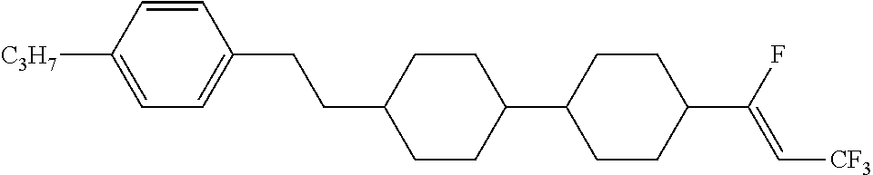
C1=C([C3H7])C=CC(CCC2CCC(C3CCC(C(F)=C[CF3])CC3)CC2)=C1
